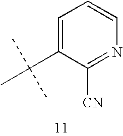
C1=C(C(C)(C)C)C([CN])=NC=C1
